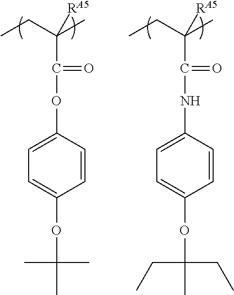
[RA5]C(C(=O)OC1=CC=C(OC(C)(C)C)C=C1)(CC)C.[RA5]C(C(=O)NC1=CC=C(OC(C)(CC)CC)C=C1)(CC)C
